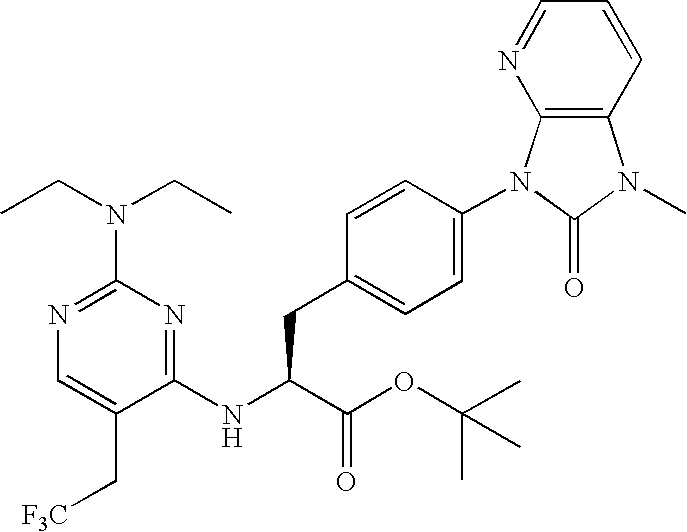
N1=C(N(CC)CC)N=C(NC(C(OC(C)(C)C)=O)CC2=CC=C(N3C4=C(N(C)C3=O)C=CC=N4)C=C2)C(C[F3C])=C1
